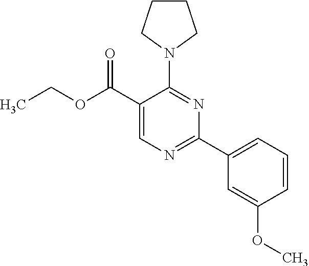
CCOC(C1=CN=C(C2=CC=CC(OC)=C2)N=C1N1CCCC1)=O
